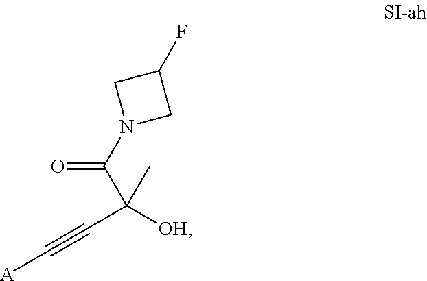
C(C(C)(C#C[A])[OH])(N1CC(F)C1)=O
